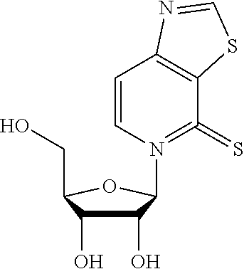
C1(O)C(O)C(CO)OC1N1=C(=S)C2=C(C=C1)N=CS2
